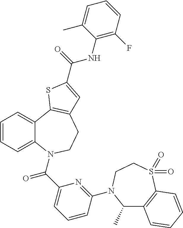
C1=CC=C2C(=C1)C1=C(CCN2C(C2=CC=CC(N3C(C)C4=C(S(=O)(=O)CC3)C=CC=C4)=N2)=O)C=C(C(=O)NC2=C(F)C=CC=C2C)S1
